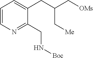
C1=CN=C(CN[Boc])C(CC(C[OMs])C[Me])=C1
